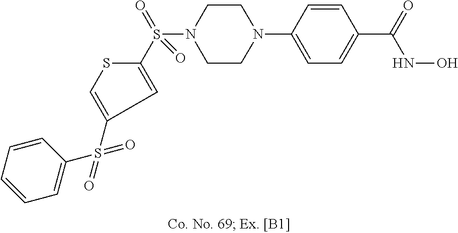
N1(C2=CC=C(C(=O)NO)C=C2)CCN(S(C2=CC(S(C3=CC=CC=C3)(=O)=O)=CS2)(=O)=O)CC1
